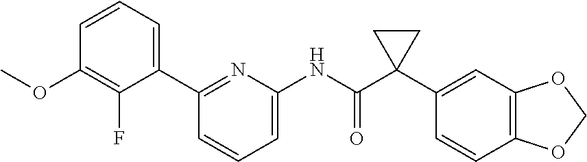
C1=CC=C(NC(C2(C3=CC4=C(C=C3)OCO4)CC2)=O)N=C1C1=CC=CC(OC)=C1F
